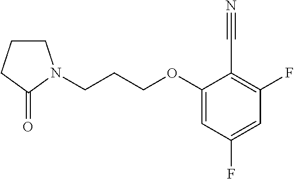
C1(OCCCN2CCCC2=O)=CC(F)=CC(F)=C1C#N
